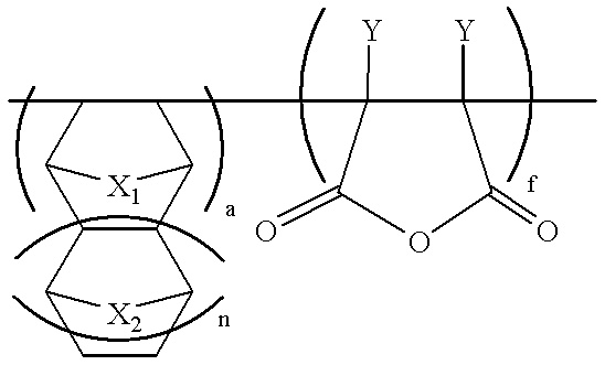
CC1C2C3C(C(C1CC1([Y])C([Y])(C)C(=O)OC1=O)[X1]2)C1CCC3[X2]1
